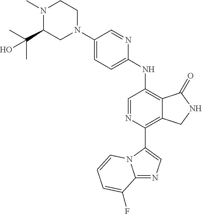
C1(N2CCN(C)C(C(C)(C)O)C2)=CC=C(NC2=C3C(=C(C4=CN=C5N4C=CC=C5F)N=C2)CNC3=O)N=C1
